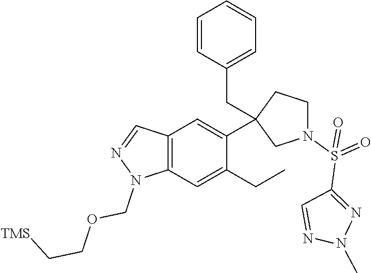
C12=C(C=C(CC)C(C3(CC4=CC=CC=C4)CN(S(=O)(C4=NN(C)N=C4)=O)CC3)=C1)N(COCC[TMS])N=C2
